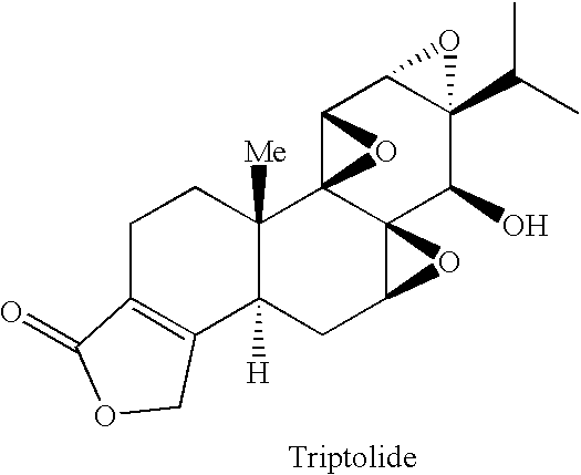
C1C2=C(C3([H])C([Me])(C1)C14C5(C(C3)O5)C(O)C3(C(C)C)C(C1O4)O3)COC2=O
